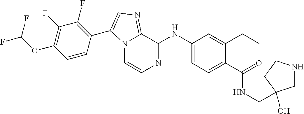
C1=C(CC)C(C(=O)NCC2(O)CNCC2)=CC=C1NC1=NC=CN2C1=NC=C2C1=C(F)C(F)=C(OC(F)F)C=C1
